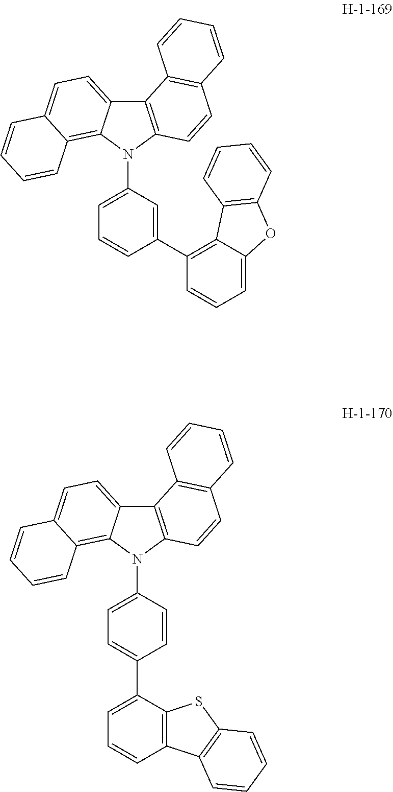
C12=C(N(C3=CC=CC(C4=C5C(=CC=C4)OC4=C5C=CC=C4)=C3)C3=C4C(=CC=C13)C=CC=C4)C=CC1=C2C=CC=C1.C12=C(N(C3=CC=C(C4=CC=CC5=C4SC4=C5C=CC=C4)C=C3)C3=C4C(=CC=C13)C=CC=C4)C=CC1=C2C=CC=C1
